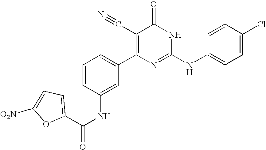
C1(NC(=O)C2=CC=C([O2N])O2)=CC(C2=C(C#N)C(=O)NC(NC3=CC=C(Cl)C=C3)=N2)=CC=C1
